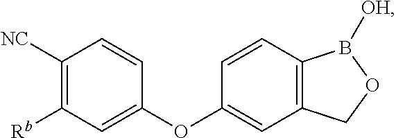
C1([NC])=C([Rb])C=C(OC2=CC3=C(C=C2)B([OH])OC3)C=C1
